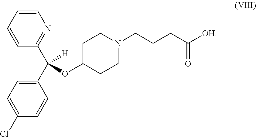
C1C(OC(C2=NC=CC=C2)(C2=CC=C(Cl)C=C2)[H])CCN(CCCC([OH])=O)C1
